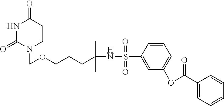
N1C(=O)N(COCCCC(NS(C2=CC(OC(C3=CC=CC=C3)=O)=CC=C2)(=O)=O)(C)C)C=CC1=O
